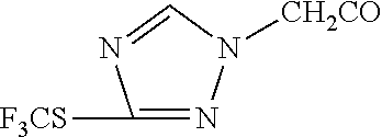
N1=C([SCF3])N=CN1[CH2CO]
